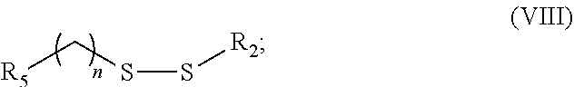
[R5]CSS[R2]
